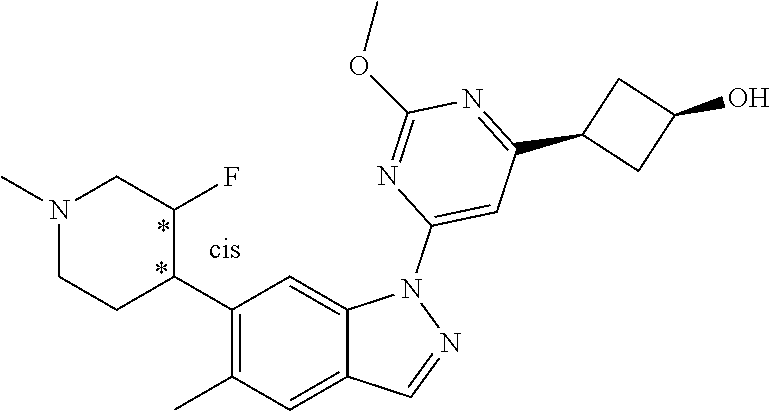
C1(C2C(F)CN(C)CC2)=C(C)C=C2C(=C1)N(C1=CC(C3CC(O)C3)=NC(OC)=N1)N=C2
